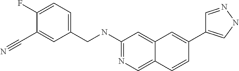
C1=CC2=CN=C(NCC3=CC=C(F)C(C#N)=C3)C=C2C=C1C1=CNN=C1
